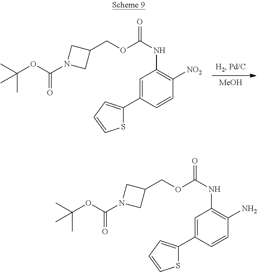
[MeOH].C1=C(C2=CC=CS2)C=CC([NO2])=C1NC(OCC1CN(C(OC(C)(C)C)=O)C1)=O.C1=C(C2=CC=CS2)C=CC(N)=C1NC(OCC1CN(C(OC(C)(C)C)=O)C1)=O
